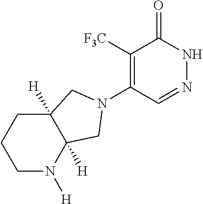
C1([F3C])=C(N2CC3([H])C([H])(CCCN3[H])C2)C=NNC1=O
